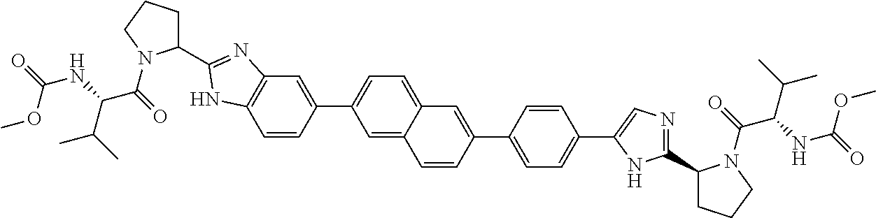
C1=C2C(=CC=C1C1=CC3=C(C=C1)NC(C1CCCN1C(=O)C(NC(=O)OC)C(C)C)=N3)C=C(C1=CC=C(C3=CN=C(C4CCCN4C(=O)C(NC(=O)OC)C(C)C)N3)C=C1)C=C2
